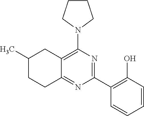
C1(C2=C(O)C=CC=C2)=NC(N2CCCC2)=C2C(=N1)CCC(C)C2
